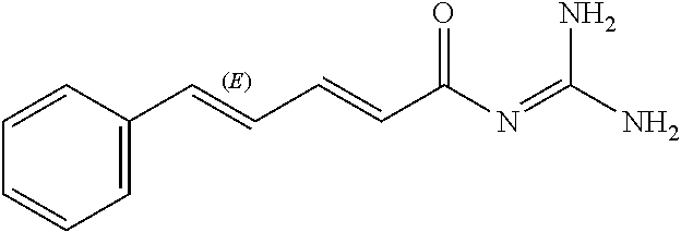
C1=C(C=CC=CC(N=C(N)N)=O)C=CC=C1
